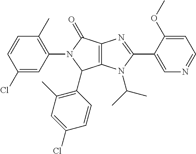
C12=C(N(C(C)C)C(C3=CN=CC=C3OC)=N1)C(C1=C(C)C=C(Cl)C=C1)N(C1=C(C)C=CC(Cl)=C1)C2=O
